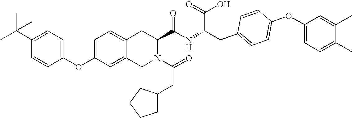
C12=CC=C(OC3=CC=C(C(C)(C)C)C=C3)C=C1CN(C(=O)CC1CCCC1)C(C(NC(CC1=CC=C(OC3=CC=C(C)C(C)=C3)C=C1)C(=O)O)=O)C2
